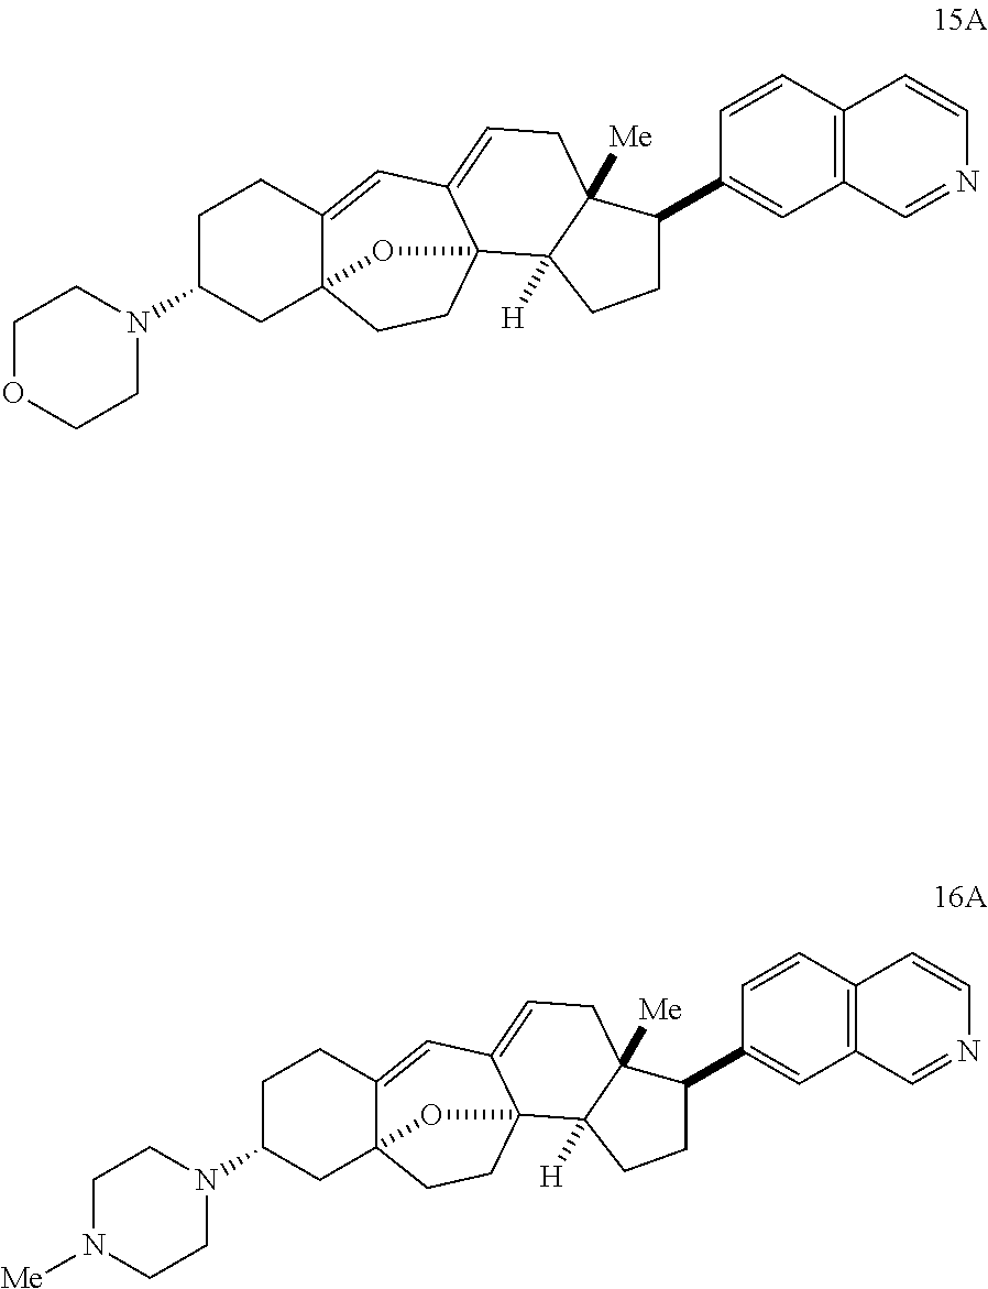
C1(N2CCOCC2)CC23C(=CC4=CCC5([Me])C([H])(C4(CC2)O3)CCC5C2=CC3=C(C=C2)C=CN=C3)CC1.C1(N2CCN([Me])CC2)CC23C(=CC4=CCC5([Me])C([H])(C4(CC2)O3)CCC5C2=CC3=C(C=C2)C=CN=C3)CC1
